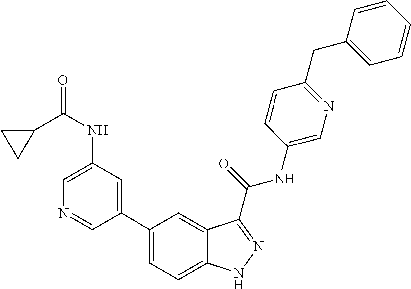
C1(NC(=O)C2CC2)=CN=CC(C2=CC=C3C(=C2)C(C(NC2=CN=C(CC4=CC=CC=C4)C=C2)=O)=NN3)=C1
